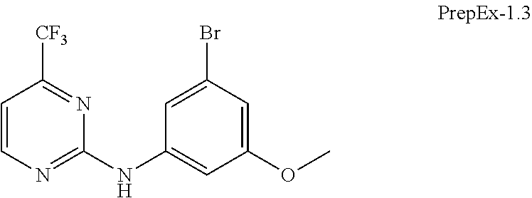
C1=CN=C(NC2=CC(OC)=CC(Br)=C2)N=C1[CF3]
